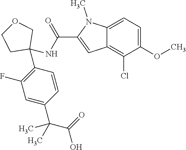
C1=C2C(=C(Cl)C(OC)=C1)C=C(C(NC1(C3=C(F)C=C(C(C(=O)O)(C)C)C=C3)COCC1)=O)N2C
